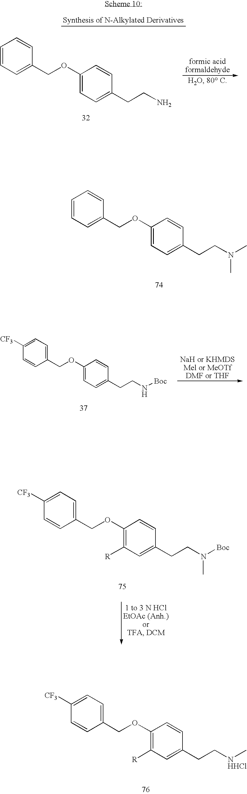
C1=CC=C(COC2=CC=C(CCN(C)C)C=C2)C=C1.C1(COC2=C([R])C=C(CC[NHHCl]C)C=C2)=CC=C([CF3])C=C1.C1(COC2=CC=C(CCN[Boc])C=C2)=CC=C([CF3])C=C1.C1(COC2=C([R])C=C(CCN([Boc])C)C=C2)=CC=C([CF3])C=C1.C1=CC=C(COC2=CC=C(CCN)C=C2)C=C1
